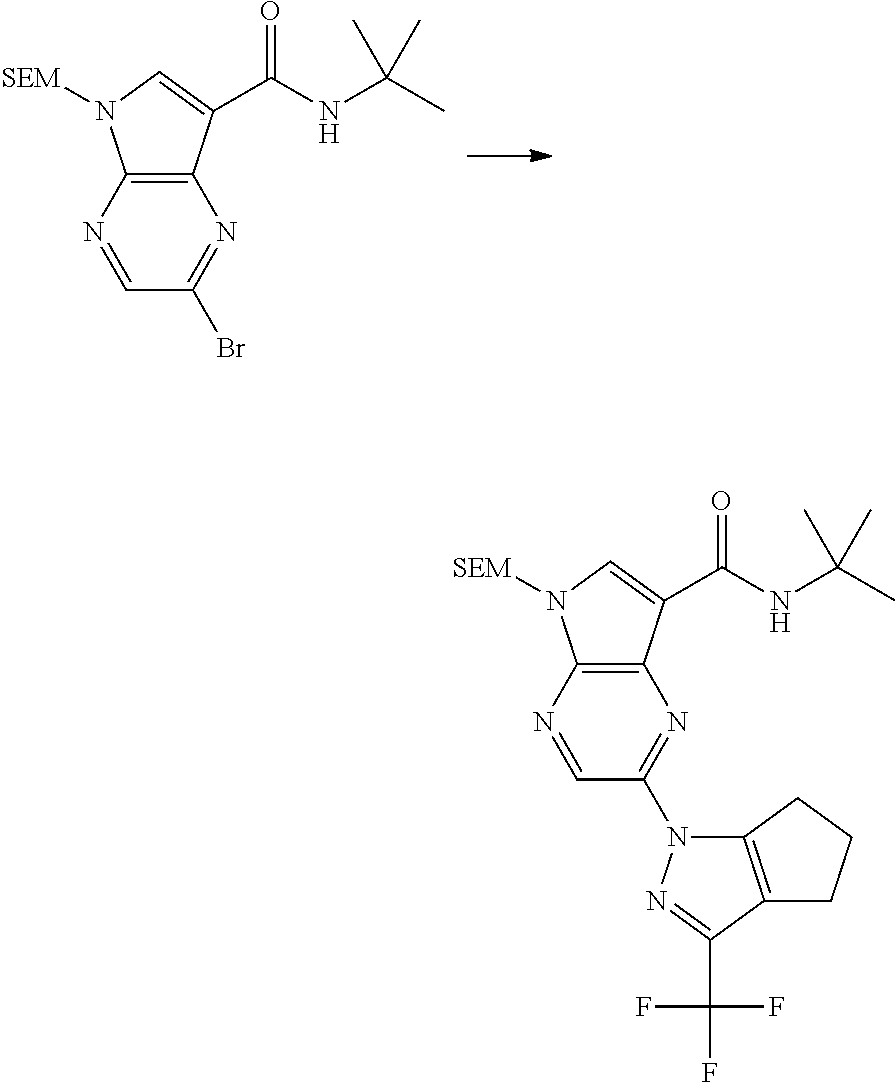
C12=C(C(C(NC(C)(C)C)=O)=CN1[SEM])N=C(Br)C=N2.C12=C(C(C(NC(C)(C)C)=O)=CN1[SEM])N=C(N1C3=C(C(C(F)(F)F)=N1)CCC3)C=N2
